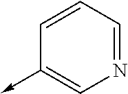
C1(->C)=CN=CC=C1
